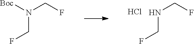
N(CF)CF.Cl.[Boc]N(CF)CF
